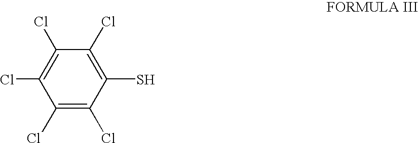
C1(Cl)=C(Cl)C(S)=C(Cl)C(Cl)=C1Cl
